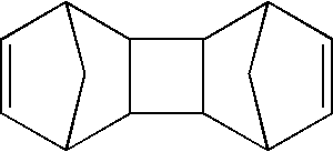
C1=CC2C3C(C1C2)C1C3C2C=CC1C2
